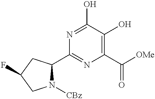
N1([CBz])C(C2=NC(C(=O)[OMe])=C(O)C(O)=N2)CC(F)C1
